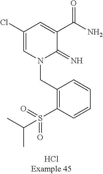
C(N1C(=N)C(C(N)=O)=CC(Cl)=C1)C1=C(S(=O)(=O)C(C)C)C=CC=C1
